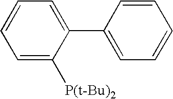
C1=C([P(t-Bu)2])C(C2=CC=CC=C2)=CC=C1
